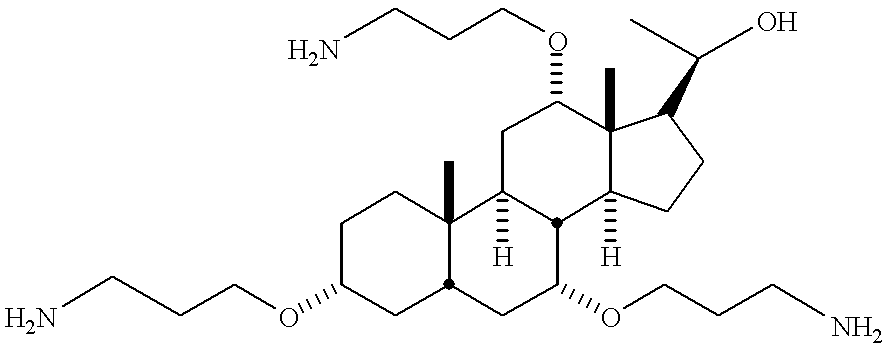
C(COC1CC2C(C)(CC1)C1([H])CC(OCCCN)C3(C)C([H])(CCC3C(C)O)C1C(OCCCN)C2)CN
